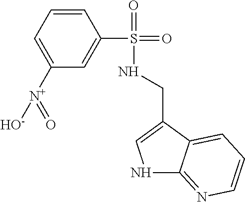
C1=CC=C([N+]([O-])=O)C=C1S(=O)(=O)NCC1=CNC2=NC=CC=C12
